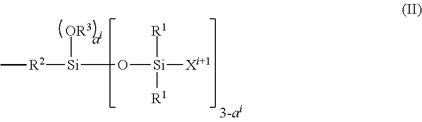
[R2]([Si](O[Si]([R1])([R1])[Xi+1])[OR3])C
